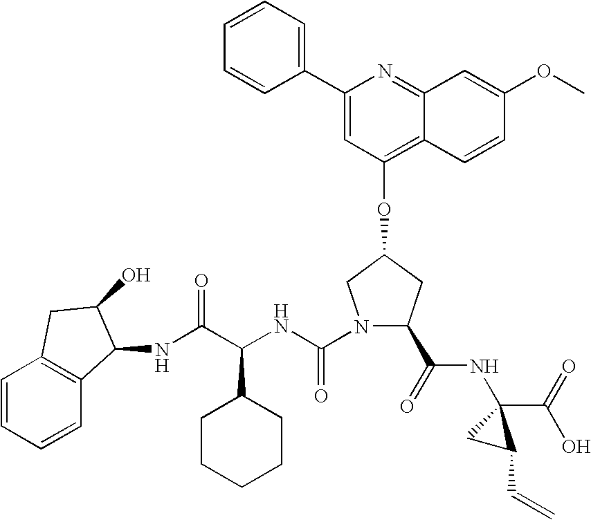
C1(C2=CC=CC=C2)=CC(OC2CC(C(NC3(C(O)=O)CC3C=C)=O)N(C(NC(C(NC3C4=C(C=CC=C4)CC3O)=O)C3CCCCC3)=O)C2)=C2C(=N1)C=C(OC)C=C2
